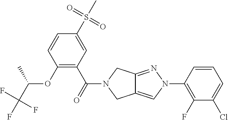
O(C1=C(C(=O)N2CC3=CN(C4=C(F)C(Cl)=CC=C4)N=C3C2)C=C(S(C)(=O)=O)C=C1)C(C(F)(F)F)C
